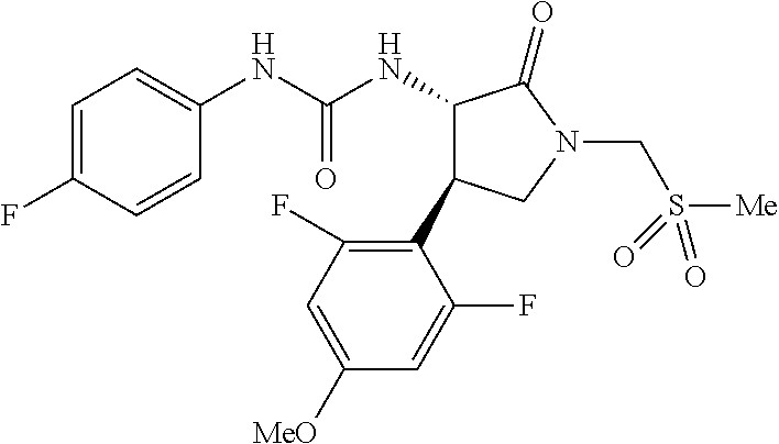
C1(NC(NC2C(C3=C(F)C=C([OMe])C=C3F)CN(CS([Me])(=O)=O)C2=O)=O)=CC=C(F)C=C1
